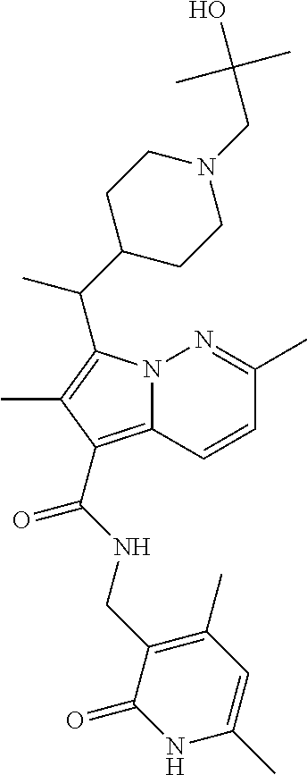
N12C(=C(C(NCC3=C(C)C=C(C)NC3=O)=O)C(C)=C1C(C)C1CCN(CC(O)(C)C)CC1)C=CC(C)=N2
